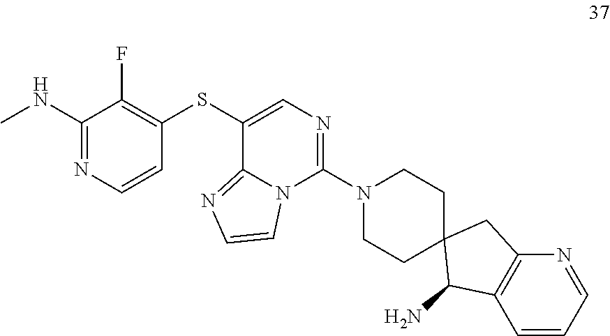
C1(SC2=C(F)C(NC)=NC=C2)=CN=C(N2CCC3(CC2)C(N)C2=C(C3)N=CC=C2)N2C1=NC=C2
